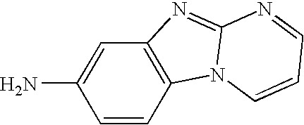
C1(N)=CC2=C(C=C1)N1C(=N2)N=CC=C1
